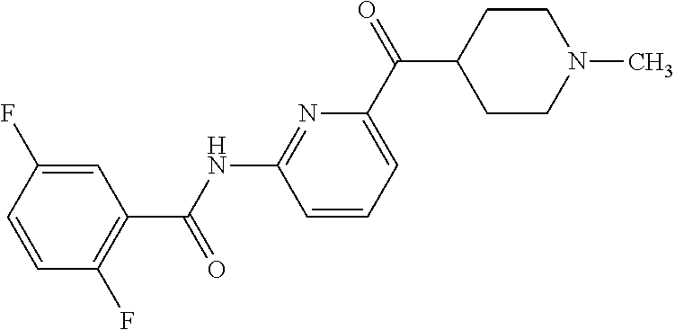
C(NC1=NC(C(C2CCN(C)CC2)=O)=CC=C1)(=O)C1=C(F)C=CC(F)=C1
